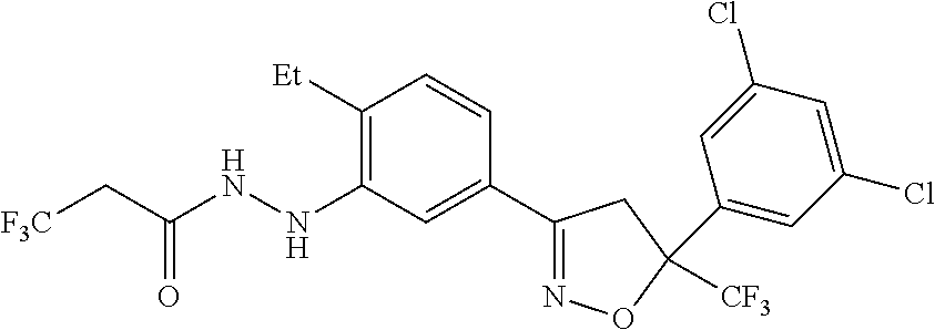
C1([Et])=C(NNC(C[F3C])=O)C=C(C2=NOC(C3=CC(Cl)=CC(Cl)=C3)([CF3])C2)C=C1
